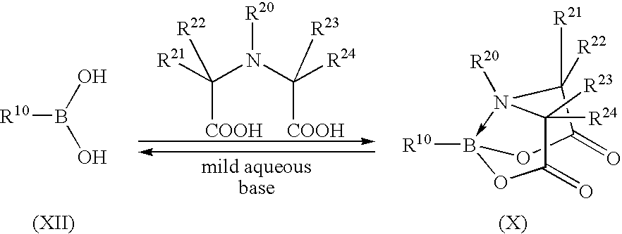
[R10]B(O)O.[R20]N(C([R24])([COOH])[R23])C([R21])([COOH])[R22].C1(=O)OB2([R10])-N([R20])(C([R23])([R24])C(=O)O2)C1([R21])[R22]
